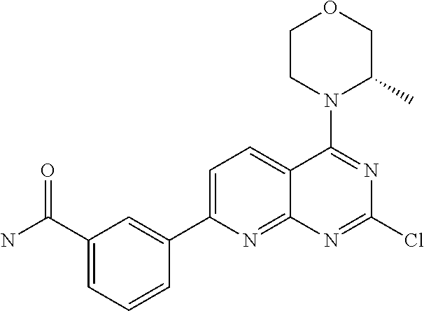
C1=C(C2=CC(C(N)=O)=CC=C2)N=C2C(=C1)C(N1C(C)COCC1)=NC(Cl)=N2
